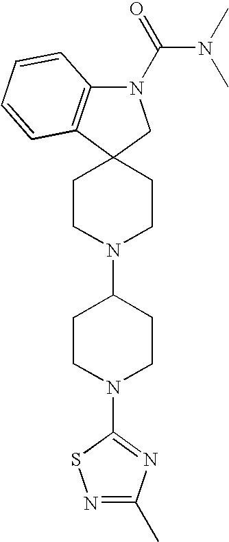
C12=C(N(C(N(C)C)=O)CC13CCN(C1CCN(C4=NC(C)=NS4)CC1)CC3)C=CC=C2
